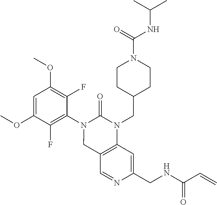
C1=C(OC)C(F)=C(N2CC3=C(N(CC4CCN(C(=O)NC(C)C)CC4)C2=O)C=C(CNC(C=C)=O)N=C3)C(F)=C1OC
